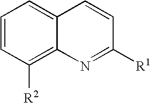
C1=CC([R2])=C2C(=C1)C=CC([R1])=N2
